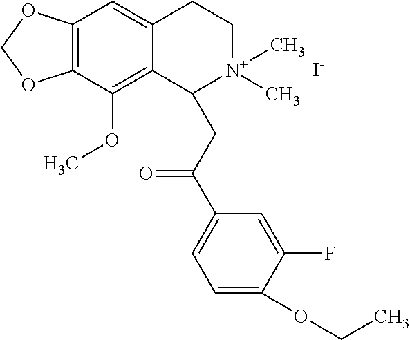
C12=C(C(OC)=C3C(=C1)CC[N+](C)(C)C3CC(C1=CC=C(OCC)C(F)=C1)=O)OCO2.[I-]
